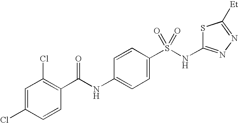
C1=C(Cl)C=CC(C(NC2=CC=C(S(NC3=NN=C([Et])S3)(=O)=O)C=C2)=O)=C1Cl
